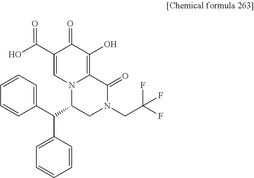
C1(C(C2CN(CC(F)(F)F)C(=O)C3=C(O)C(=O)C(C(O)=O)=CN23)C2=CC=CC=C2)=CC=CC=C1
